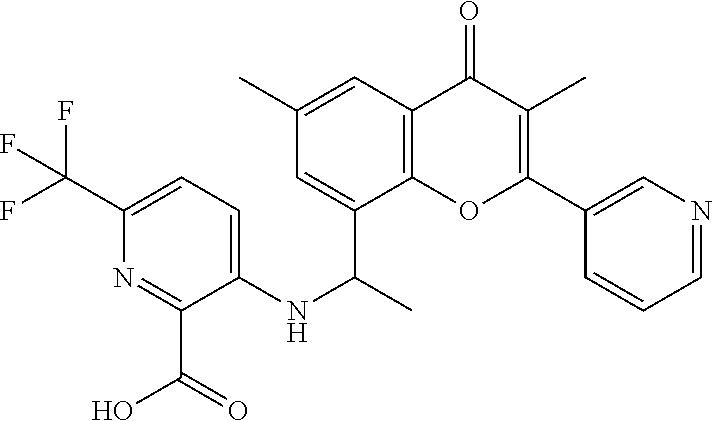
C12=C(C=C(C)C=C1C(C)NC1=CC=C(C(F)(F)F)N=C1C(O)=O)C(=O)C(C)=C(C1=CN=CC=C1)O2
